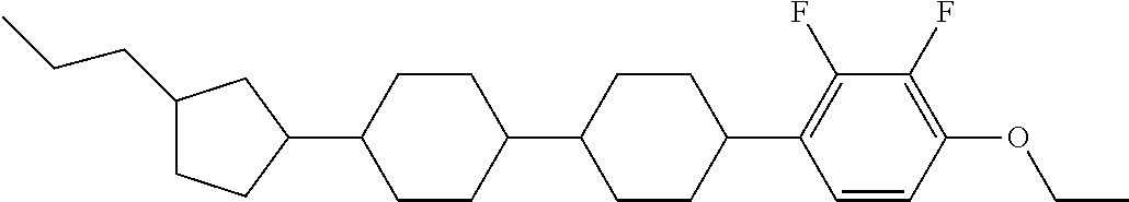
C1(CCC)CCC(C2CCC(C3CCC(C4=C(F)C(F)=C(OCC)C=C4)CC3)CC2)C1
